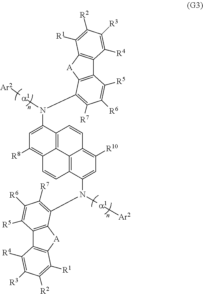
C12=C3C(N([a1][Ar2])C4=C([R7])C([R6])=C([R5])C5=C4[A]C4=C5C([R4])=C([R3])C([R2])=C4[R1])=CC([R10])=C1C=CC1=C2C(=C([R8])C=C1N([a1][Ar2])C1=C([R7])C([R6])=C([R5])C2=C1[A]C1=C2C([R4])=C([R3])C([R2])=C1[R1])C=C3
